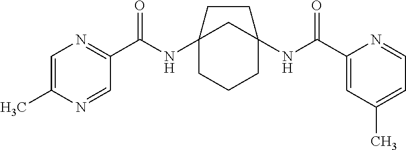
C12(NC(C3=NC=C(C)N=C3)=O)CCCC(NC(C3=CC(C)=CC=N3)=O)(C1)CC2
